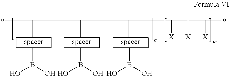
C(C)(C)C(C)C(C)C(C(C([X])C)[X])[X].B(C)(O)O.B(C)(O)O.B(C)(O)O
